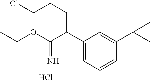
C1(C(C(OCC)=N)CCCCl)=CC=CC(C(C)(C)C)=C1.Cl
